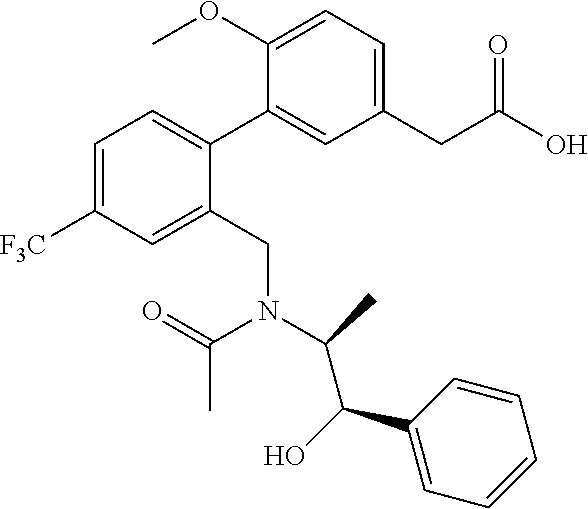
C1=C([F3C])C=C(CN(C(C(C2=CC=CC=C2)O)C)C(=O)C)C(C2=CC(CC(O)=O)=CC=C2OC)=C1
